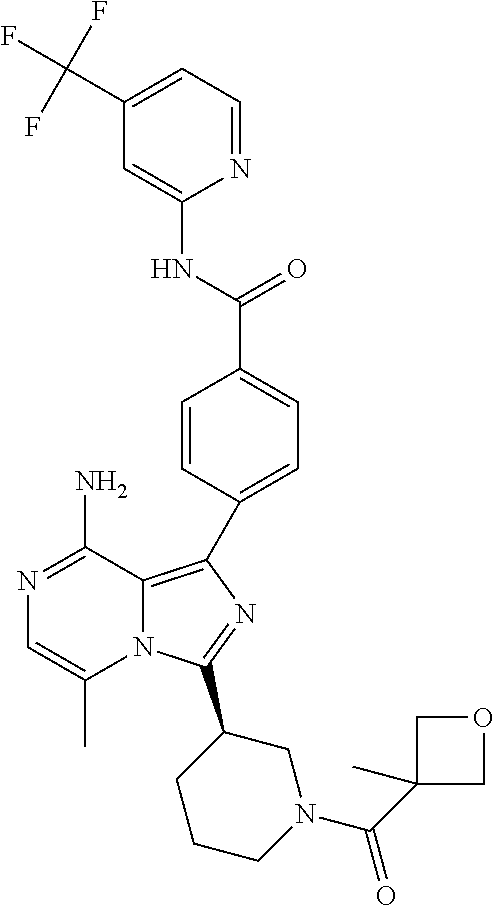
N12C(=C(C3=CC=C(C(=O)NC4=CC(C(F)(F)F)=CC=N4)C=C3)N=C1C1CCCN(C(C3(C)COC3)=O)C1)C(N)=NC=C2C
